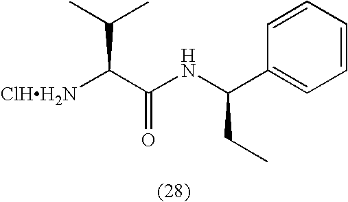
[ClHH2N]C(C(NC(C1=CC=CC=C1)CC)=O)C(C)C
